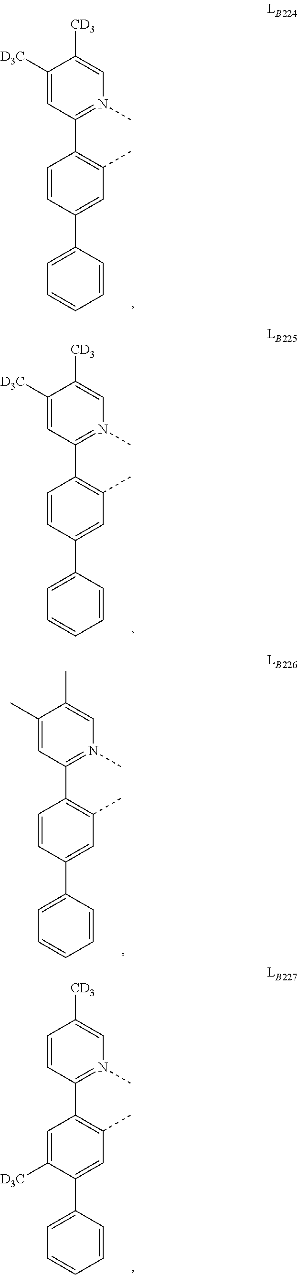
C1(C2=N(C)C=C([CD3])C([D3C])=C2)=C(C)C=C(C2=CC=CC=C2)C=C1.C1(C2=N(C)C=C([CD3])C([D3C])=C2)=C(C)C=C(C2=CC=CC=C2)C=C1.C1(C2=N(C)C=C(C)C(C)=C2)=C(C)C=C(C2=CC=CC=C2)C=C1.C1(C2=N(C)C=C([CD3])C=C2)=C(C)C=C(C2=CC=CC=C2)C([D3C])=C1
